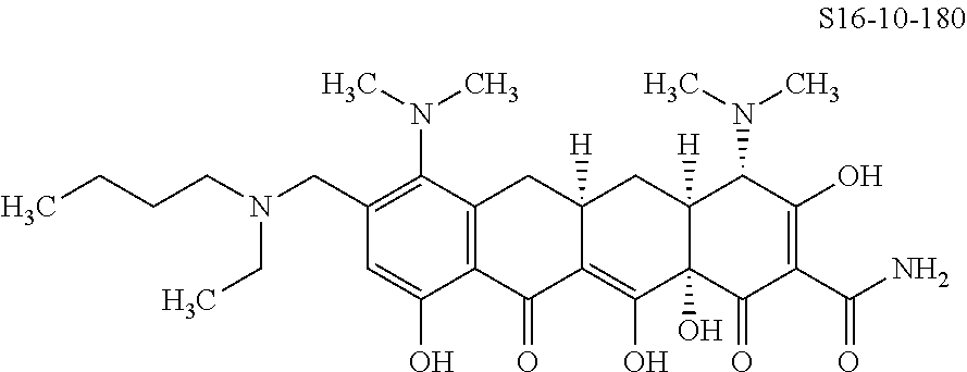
C1(CN(CCCC)CC)=C(N(C)C)C2=C(C(O)=C1)C(=O)C1=C(O)C3(O)C([H])(CC1([H])C2)C(N(C)C)C(O)=C(C(N)=O)C3=O
